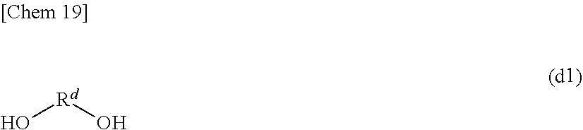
O[Rd]O
